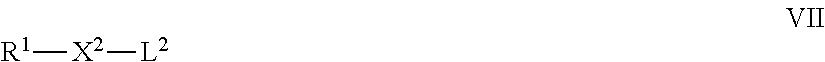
[R1][X2][L2]
